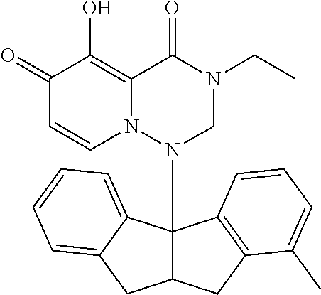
C1(=O)C=CN2C(=C1O)C(=O)N(CC)CN2C12C(CC3=C1C=CC=C3C)CC1=CC=CC=C21
